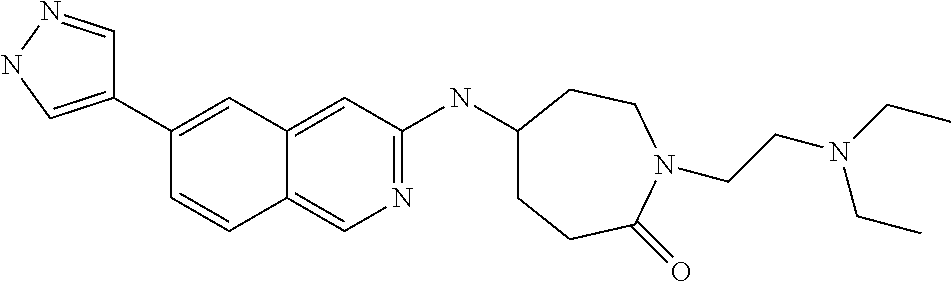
C1=CC2=CN=C(NC3CCC(=O)N(CCN(CC)CC)CC3)C=C2C=C1C1=CNN=C1
